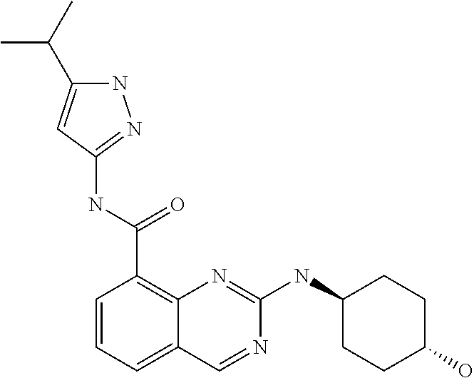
C1=CC=C2C(=C1C(NC1=NNC(C(C)C)=C1)=O)N=C(NC1CCC(O)CC1)N=C2
